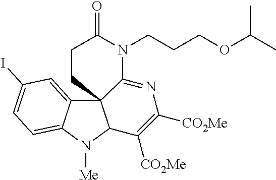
C12=CC(I)=CC=C1N([Me])C1C23C(=NC([CO2Me])=C1[CO2Me])N(CCCOC(C)C)C(=O)CC3
